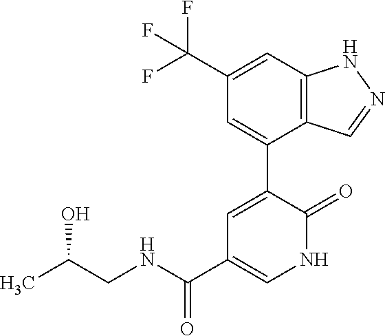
C1=C(C(F)(F)F)C=C(C2=CC(C(NCC(C)O)=O)=CNC2=O)C2=C1NN=C2
